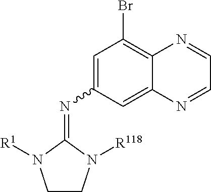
C1CN([R118])C(=NC2=CC(Br)=C3C(=C2)N=CC=N3)N1[R1]
